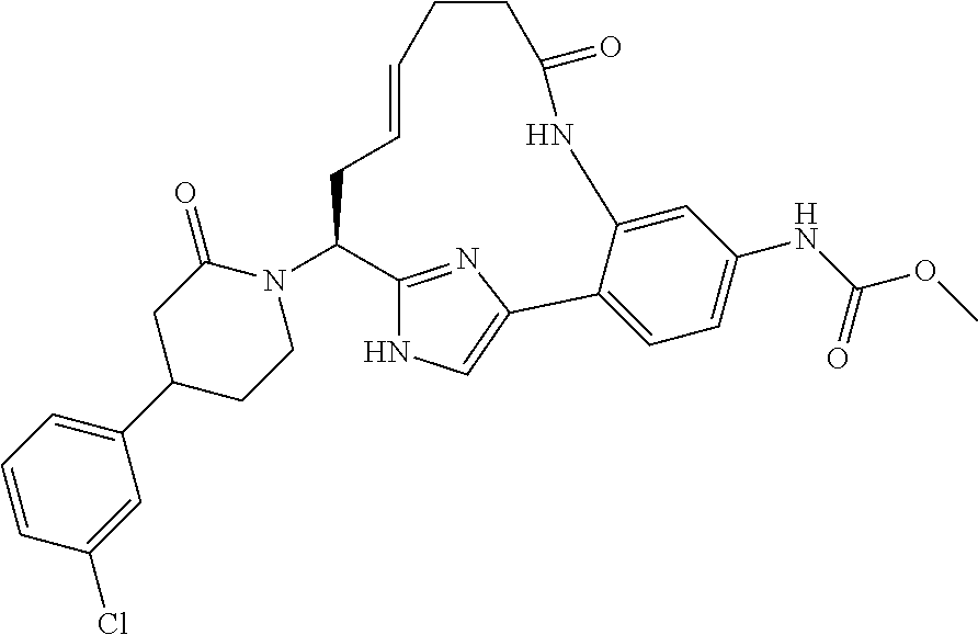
C1C(C2=CC=CC(Cl)=C2)CCN(C2CC=CCCC(=O)NC3=CC(NC(OC)=O)=CC=C3C3=CNC2=N3)C1=O
